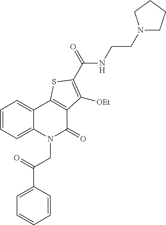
C1=CC=C2C(=C1)C1=C(C(=O)N2CC(C2=CC=CC=C2)=O)C([OEt])=C(C(NCCN2CCCC2)=O)S1
